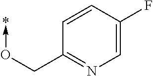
O(->*)CC1=NC=C(F)C=C1
